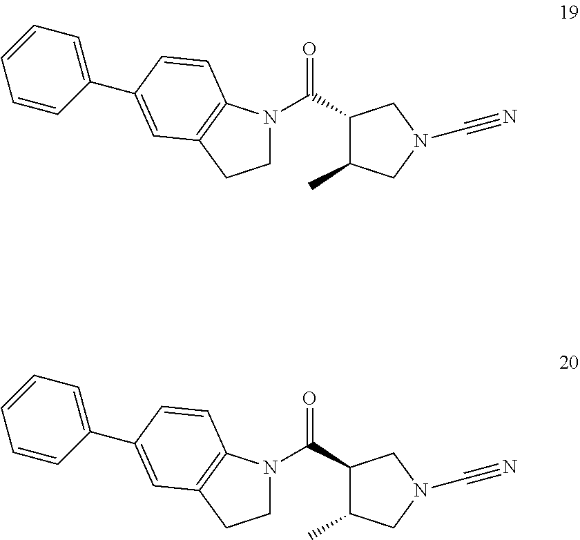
C1N(C(C2C(C)CN(C#N)C2)=O)C2=C(C1)C=C(C1=CC=CC=C1)C=C2.C1N(C(C2C(C)CN(C#N)C2)=O)C2=C(C1)C=C(C1=CC=CC=C1)C=C2
